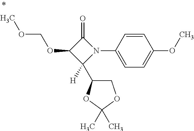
C1(OCOC)C([H])(C2COC(C)(C)O2)N(C2=CC=C(OC)C=C2)C1=O
